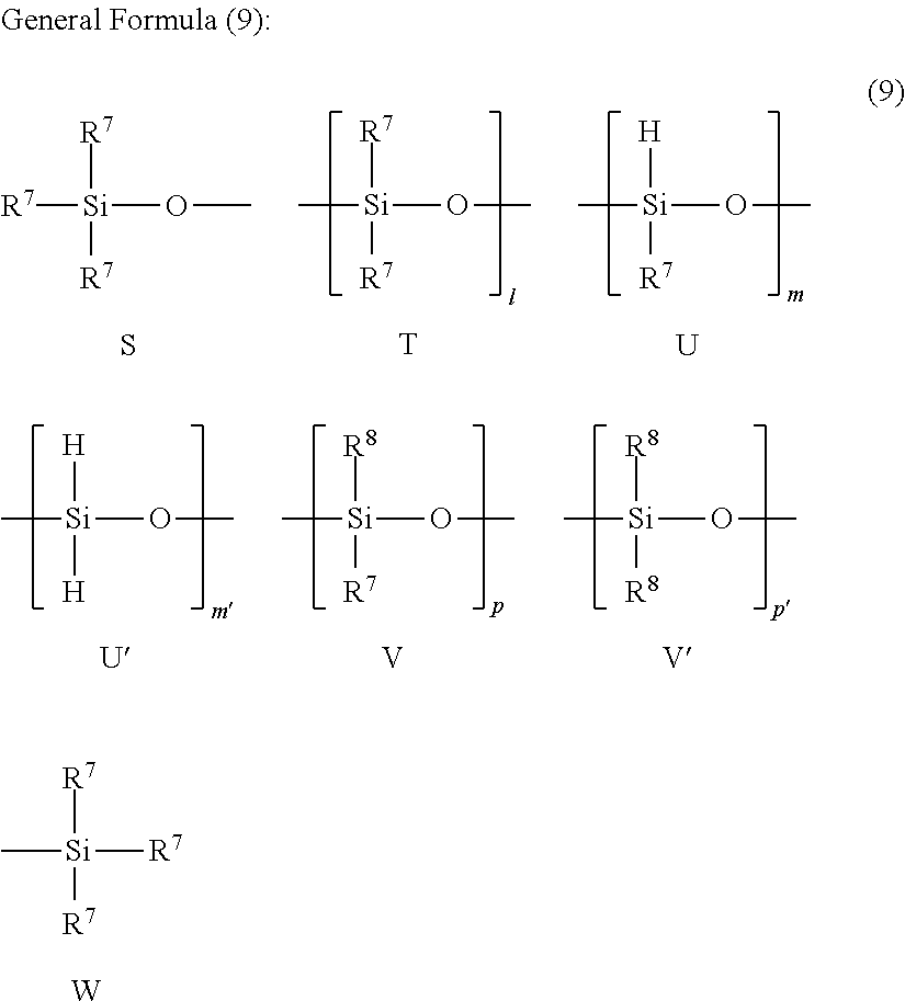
[R7][Si](OC)([R7])[R7].C[Si](OC)([R7])[R7].C[Si](OC)([H])[R7].S.[T].[U].C[Si](OC)([H])[H].C[Si](OC)([R8])[R7].C[Si](OC)([R8])[R8].[U].[V].[V].C[Si]([R7])([R7])[R7].[W]
